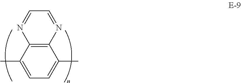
C1(C)=CC=C(C)C2=C1N=CC=N2
